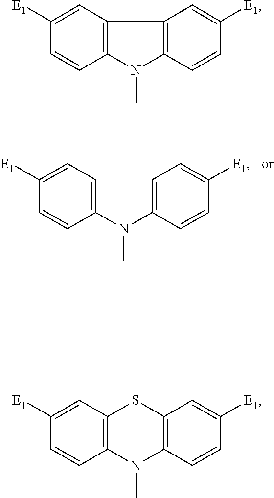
C1=C([E1])C=CC(N(C2=CC=C([E1])C=C2)C)=C1.C1=C([E1])C=CC2=C1C1=C(N2C)C=CC([E1])=C1.C1=C([E1])C=CC2=C1SC1=C(N2C)C=CC([E1])=C1
